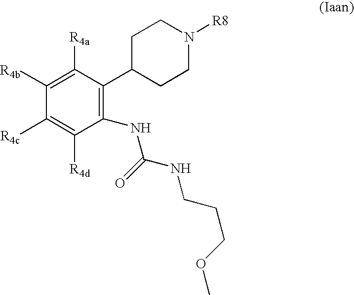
C1([R4b])=C([R4a])C(C2CCN([R8])CC2)=C(NC(=O)NCCCOC)C([R4d])=C1[R4c]
